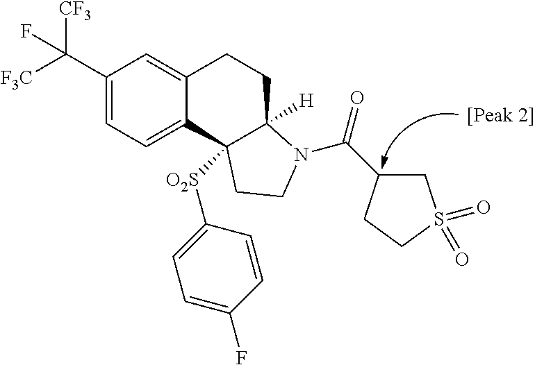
C(C1=CC=C2C(=C1)CCC1([H])C2([O2S]C2=CC=C(F)C=C2)CCN1C(=O)C1CS(=O)(=O)CC1)([F3C])([CF3])F
